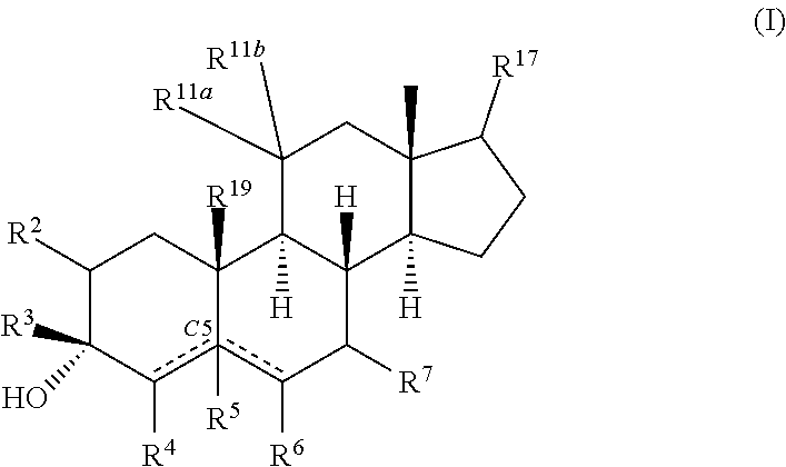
C1([R2])C([R3])(O)c([R4])c2([R5])c([R6])C([R7])C3([H])C([H])(C2([R19])C1)C([R11a])([R11b])CC1(C)C3([H])CCC1[R17].[C5]
